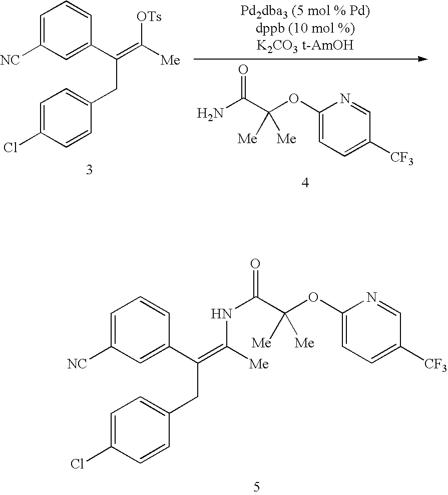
C1=C([NC])C=C(C(=C([Me])NC(C(OC2=CC=C([CF3])C=N2)([Me])[Me])=O)CC2=CC=C(Cl)C=C2)C=C1.C1=C([NC])C=C(C(=C([Me])[OTs])CC2=CC=C(Cl)C=C2)C=C1.C1(OC(C(N)=O)([Me])[Me])=CC=C([CF3])C=N1
